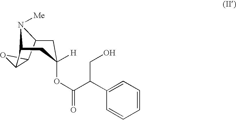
C1C2C3OC3C(CC1([H])OC(C(C1=CC=CC=C1)CO)=O)N2[Me]
